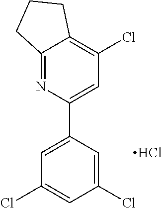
Cl.C12=NC(C3=CC(Cl)=CC(Cl)=C3)=CC(Cl)=C1CCC2
